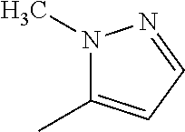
N1(C)C(C)=CC=N1
